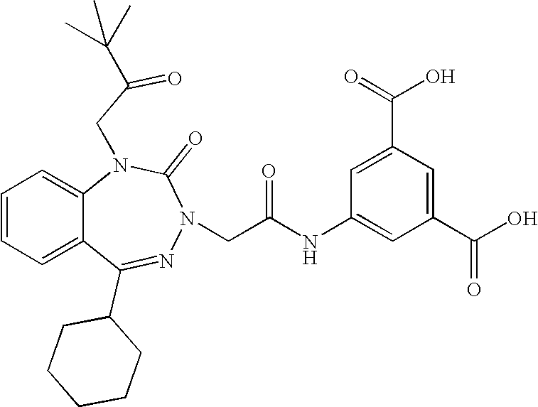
C1=CC=C2C(=C1)N(CC(=O)C(C)(C)C)C(=O)N(CC(NC1=CC(C(O)=O)=CC(C(=O)O)=C1)=O)N=C2C1CCCCC1
